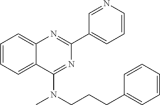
C1(C2=CC=CN=C2)=NC2=CC=CC=C2C(N(CCCC2=CC=CC=C2)C)=N1
